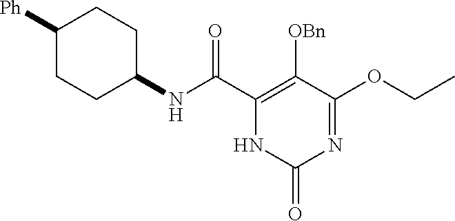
C1([Ph])CCC(NC(C2=C([OBn])C(OCC)=NC(=O)N2)=O)CC1
